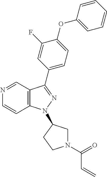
N1=CC2=C(C=C1)N(C1CN(C(=O)C=C)CC1)N=C2C1=CC=C(OC2=CC=CC=C2)C(F)=C1
